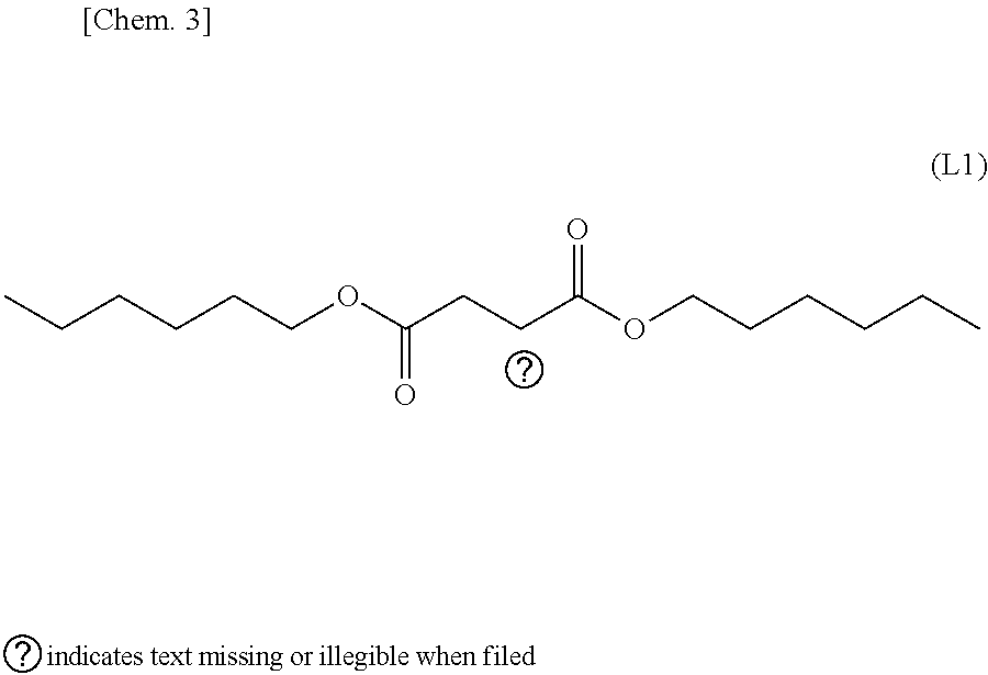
CCCCCCOC(CCC(OCCCCCC)=O)=O
